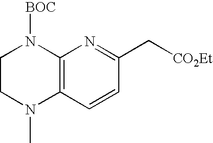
C12=C(C=CC(C[CO2Et])=N1)N(C)CCN2[BOC]
